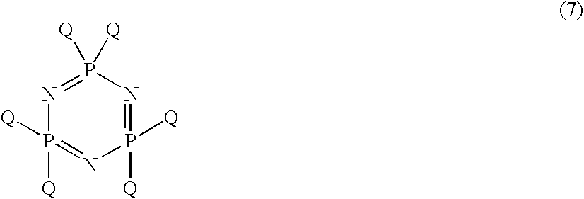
N1=P([Q])([Q])N=P([Q])([Q])N=P1([Q])[Q]
